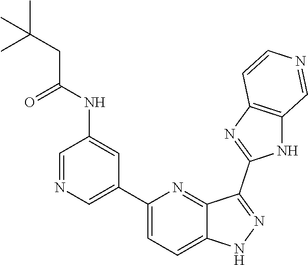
C1(C2=CN=CC(NC(CC(C)(C)C)=O)=C2)=CC=C2C(=N1)C(C1=NC3=C(N1)C=NC=C3)=NN2
